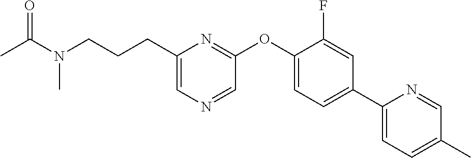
C1(CCCN(C)C(=O)C)=CN=CC(OC2=CC=C(C3=CC=C(C)C=N3)C=C2F)=N1
